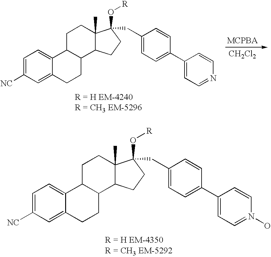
C1=C([NC])C=C2C(=C1)C1C(CC2)C2C(C)(CC1)C(O[R])(CC1=CC=C(C3=CC=NC=C3)C=C1)CC2.[CH2Cl2].C1=C([NC])C=C2C(=C1)C1C(CC2)C2C(C)(CC1)C(O[R])(CC1=CC=C(C3=CC=N(O)C=C3)C=C1)CC2
